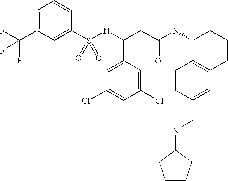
C1=C(C(F)(F)F)C=C(S(NC(CC(NC2C3=C(CCC2)C=C(CNC2CCCC2)C=C3)=O)C2=CC(Cl)=CC(Cl)=C2)(=O)=O)C=C1
